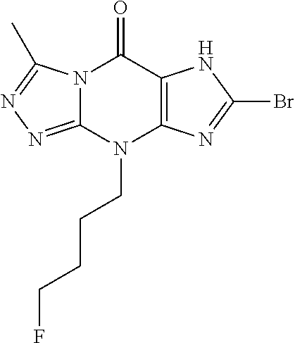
N12C(=NN=C1C)N(CCCCF)C1=C(C2=O)NC(Br)=N1
